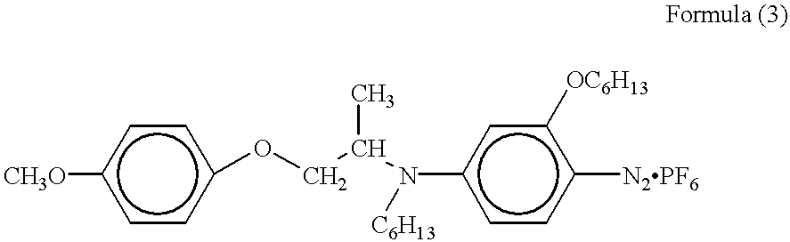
c1cc(OCC(N(c2ccc([N2PF6])c([OC6H13])c2)[C6H13])C)ccc1[CH3O]
